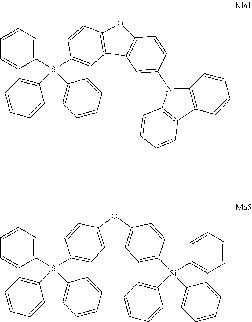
C1=CC=C([Si](C2=CC3=C(C=C2)OC2=C3C=C(N3C4=C(C5=C3C=CC=C5)C=CC=C4)C=C2)(C2=CC=CC=C2)C2=CC=CC=C2)C=C1.C1=CC=C([Si](C2=CC3=C(C=C2)OC2=C3C=C([Si](C3=CC=CC=C3)(C3=CC=CC=C3)C3=CC=CC=C3)C=C2)(C2=CC=CC=C2)C2=CC=CC=C2)C=C1
